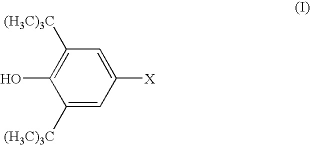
C1([(H3C)3C])=CC([X])=CC([(H3C)3C])=C1O
